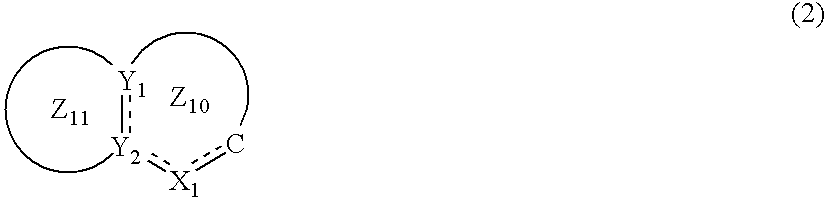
[X1](c):[Y2]:[Y1]
